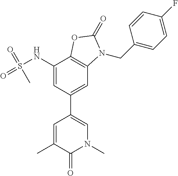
CC1=CC(C2=CC3=C(C(NS(=O)(=O)C)=C2)OC(=O)N3CC2=CC=C(F)C=C2)=CN(C)C1=O
